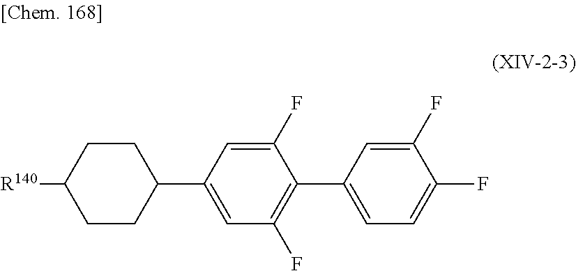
C1(F)=CC(C2CCC([R140])CC2)=CC(F)=C1C1=CC=C(F)C(F)=C1
